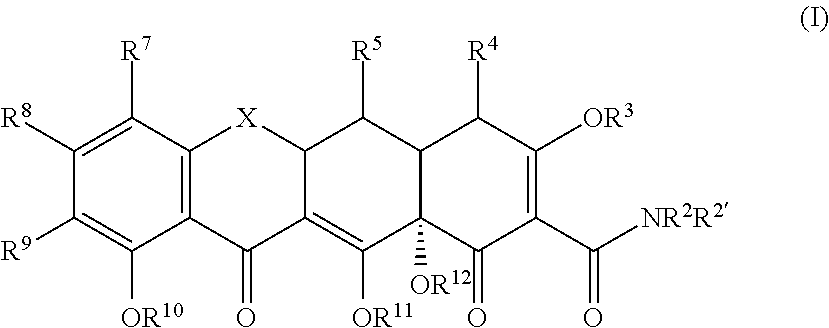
C12=C(C(=O)C3=C([OR11])C4([OR12])C(C([R5])C3[X]1)C([R4])C([OR3])=C(C([NR2R2])=O)C4=O)C([OR10])=C([R9])C([R8])=C2[R7]
